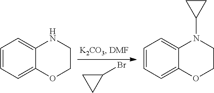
C1=CC=C2C(=C1)NCCO2.C1(Br)CC1.C1=CC=C2C(=C1)N(C1CC1)CCO2
